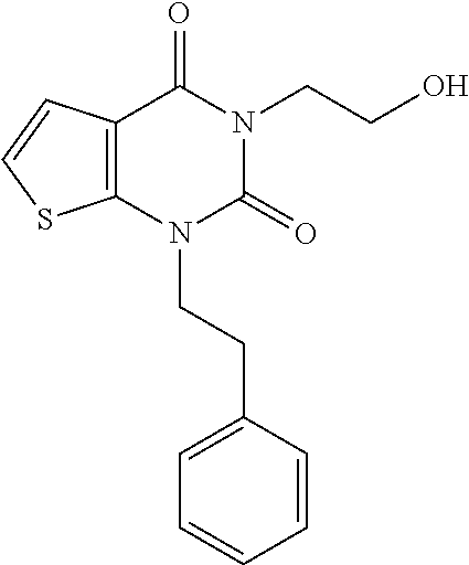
C12=C(N(CCC3=CC=CC=C3)C(=O)N(CCO)C1=O)SC=C2
